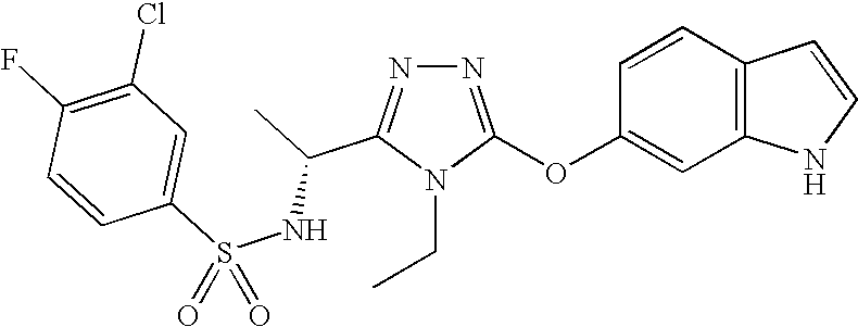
N1=C(OC2=CC3=C(C=C2)C=CN3)N(CC)C(C(NS(C2=CC(Cl)=C(F)C=C2)(=O)=O)C)=N1
